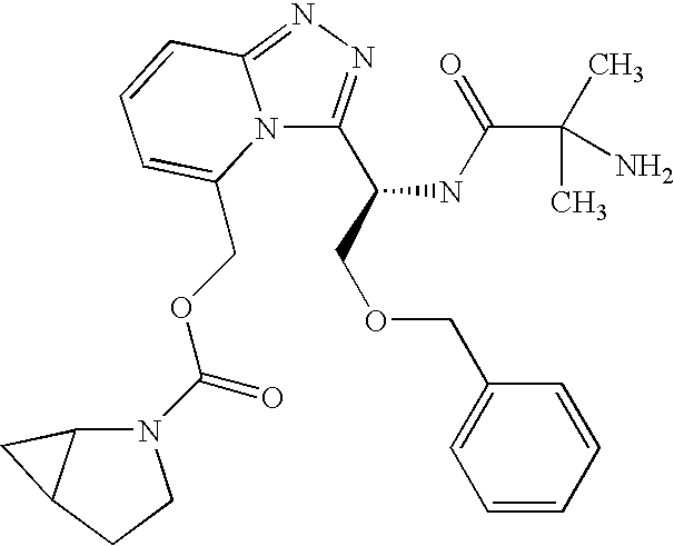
C(OCC1=CC=CC2=NN=C(C(COCC3=CC=CC=C3)NC(C(C)(C)N)=O)N21)(=O)N1C2C(CC1)C2
